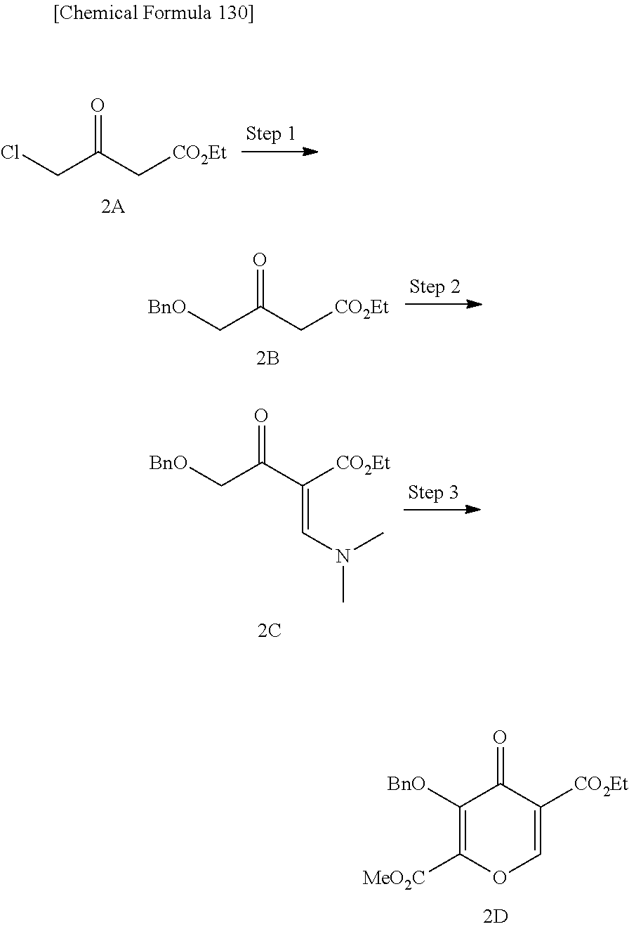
C1([BnO])=C([MeO2C])OC=C([CO2Et])C1=O.ClCC(C[CO2Et])=O.[BnO]CC(C[CO2Et])=O.[BnO]CC(C([CO2Et])=CN(C)C)=O
